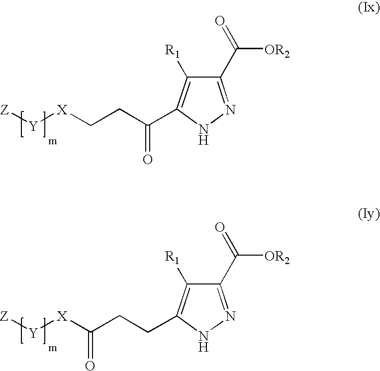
C1(C(=O)[OR2])=NNC(C(CC[X][Y][Z])=O)=C1[R1].C1(C(=O)[OR2])=NNC(CCC([X][Y][Z])=O)=C1[R1]
